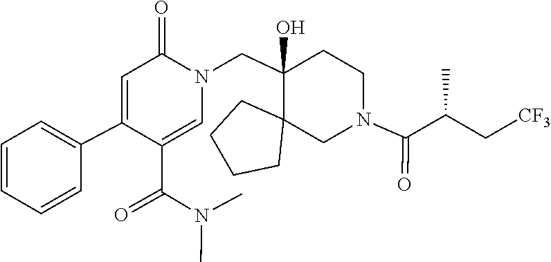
N(C)(C)C(C1=CN(CC2(O)C3(CCCC3)CN(C(=O)C(C[CF3])C)CC2)C(=O)C=C1C1=CC=CC=C1)=O
